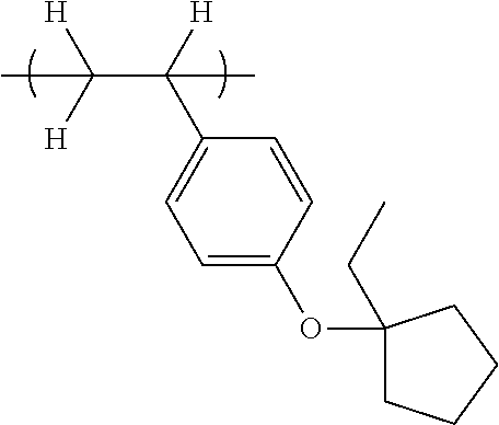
C1=C(OC2(CC)CCCC2)C=CC(C([H])(C([H])([H])C)C)=C1
